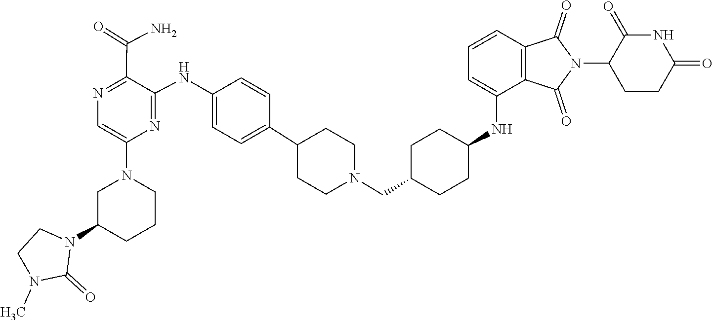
C1CN(C)C(=O)N1C1CN(C2=CN=C(C(=O)N)C(NC3=CC=C(C4CCN(CC5CCC(NC6=CC=CC7=C6C(=O)N(C6C(=O)NC(=O)CC6)C7=O)CC5)CC4)C=C3)=N2)CCC1
